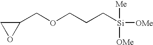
C(CC[Si]([OMe])([Me])[OMe])OCC1CO1
